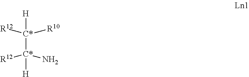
[H][C*]([C*]([H])([R12])N)([R10])[R12]
